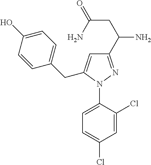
C1=C(N2N=C(C(CC(=O)N)N)C=C2CC2=CC=C(O)C=C2)C(Cl)=CC(Cl)=C1
